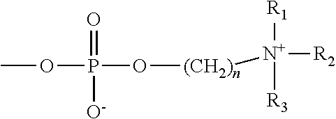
O(P(O[(CH2)n][N+]([R2])([R1])[R3])(=O)[O-])C
